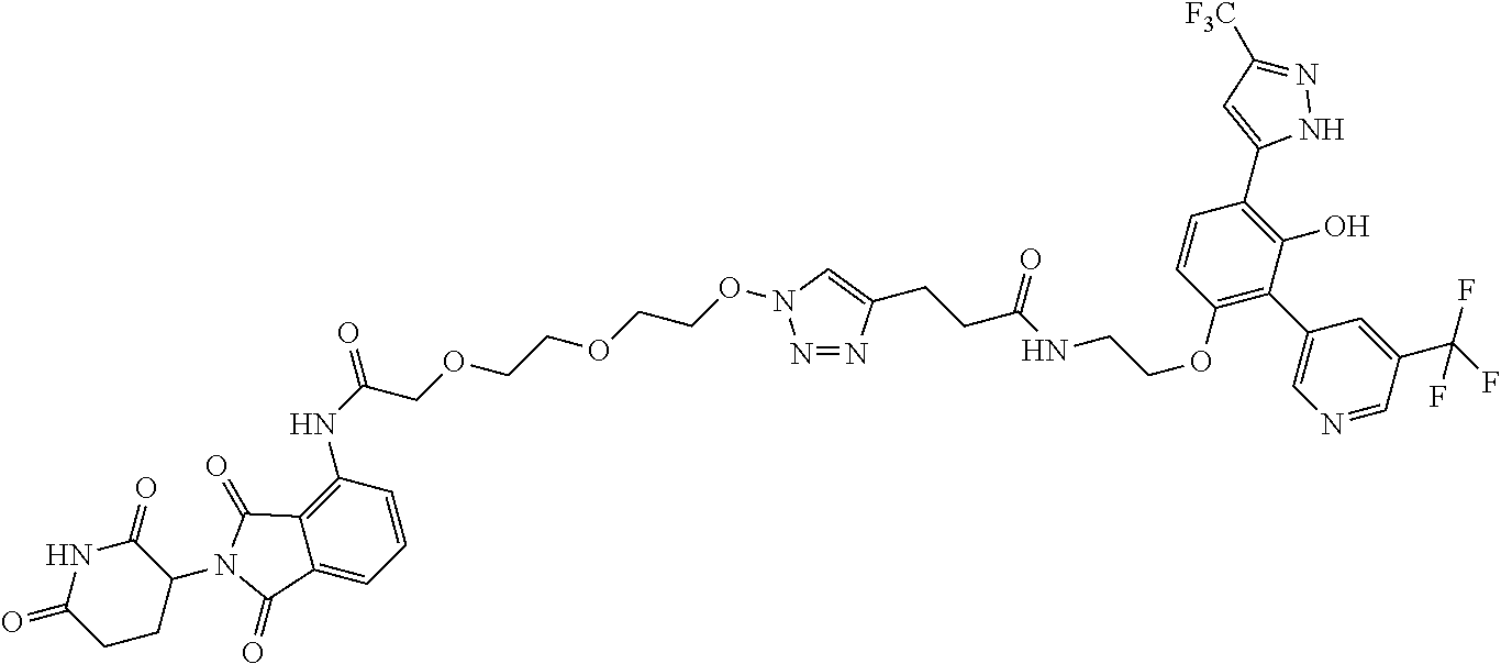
O=C(NCCOC1=C(C2=CN=CC(C(F)(F)F)=C2)C(O)=C(C2=CC([F3C])=NN2)C=C1)CCC1=CN(OCCOCCOCC(NC2=C3C(=CC=C2)C(=O)N(C2C(=O)NC(=O)CC2)C3=O)=O)N=N1
